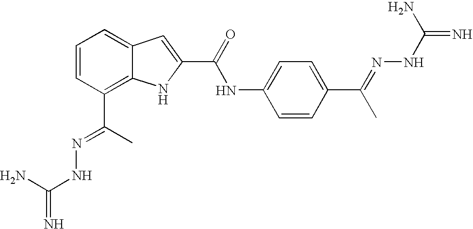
C1=CC(C(C)=NNC(=N)N)=C2C(=C1)C=C(C(=O)NC1=CC=C(C(=NNC(=N)N)C)C=C1)N2
